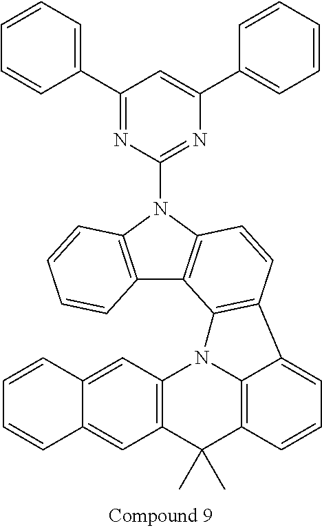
C12=C(N(C3=NC(C4=CC=CC=C4)=CC(C4=CC=CC=C4)=N3)C3=C1C1=C(C=C3)C3=CC=CC4=C3N1C1=C(C4(C)C)C=C3C(=C1)C=CC=C3)C=CC=C2
